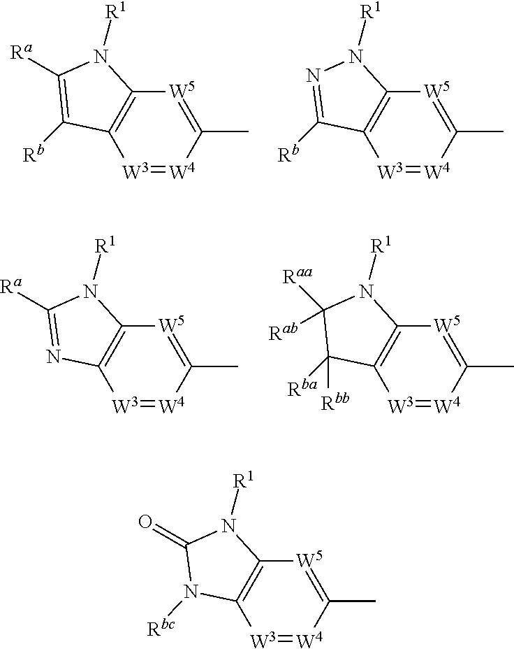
[W3]1=[W4]C(C)=[W5]C2=C1C([Rb])=C([Ra])N2[R1].[W3]1=[W4]C(C)=[W5]C2=C1C([Rb])=NN2[R1].[W3]1=[W4]C(C)=[W5]C2=C1N=C([Ra])N2[R1].[W3]1=[W4]C(C)=[W5]C2=C1C([Rba])([Rbb])C([Raa])([Rab])N2[R1].[W3]1=[W4]C(C)=[W5]C2=C1N([Rbc])C(=O)N2[R1]
